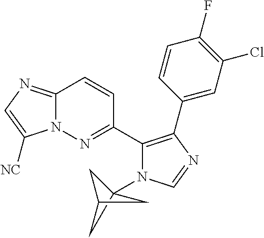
C12(N3C(C4=NN5C(=NC=C5[NC])C=C4)=C(C4=CC(Cl)=C(F)C=C4)N=C3)CC(C1)C2
